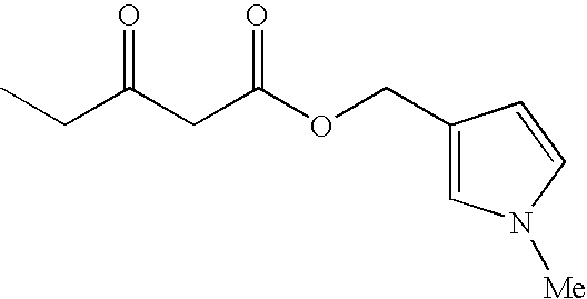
C1(COC(CC(CC)=O)=O)=CN([Me])C=C1
